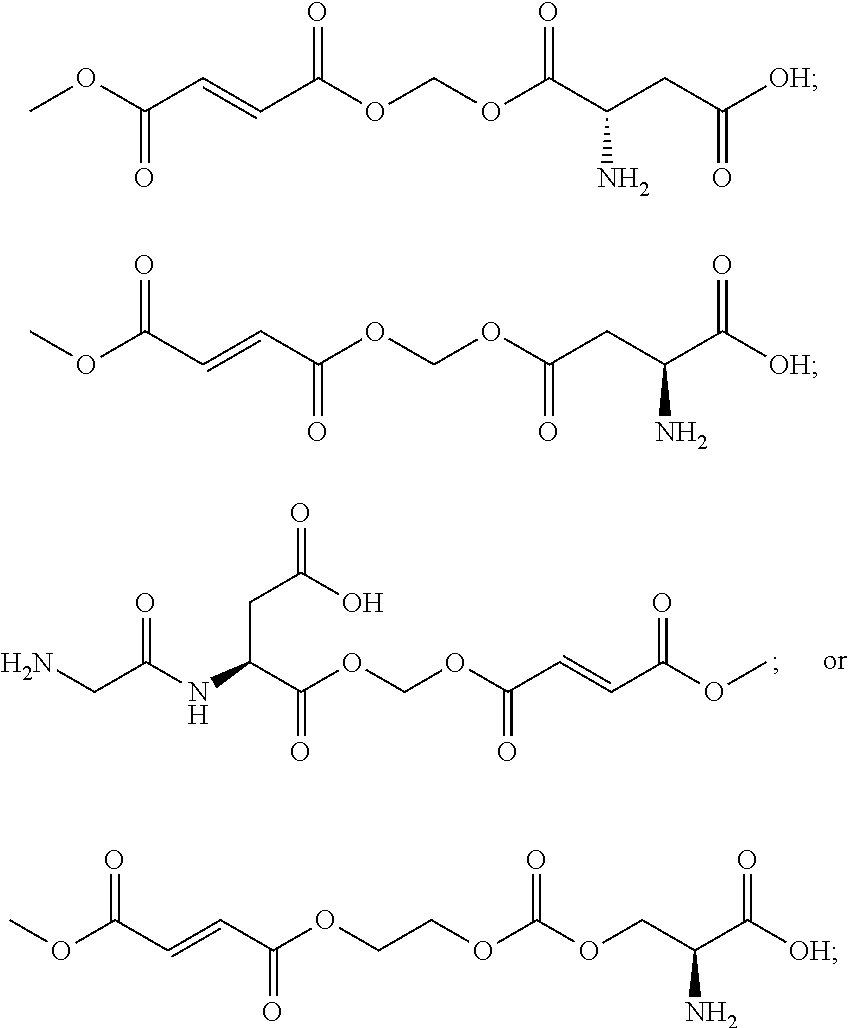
COC(C=CC(OCOC(=O)C(CC([OH])=O)N)=O)=O.O(C(C=CC(OCOC(CC(C([OH])=O)N)=O)=O)=O)C.O(C(C=CC(OCCOC(OCC(C([OH])=O)N)=O)=O)=O)C.NCC(NC(C(OCOC(C=CC(OC)=O)=O)=O)CC(=O)O)=O
